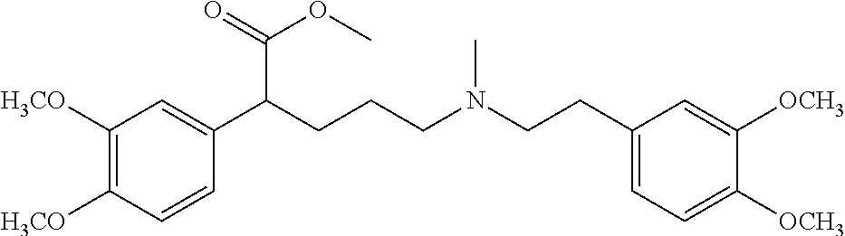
C1([H3CO])=C([H3CO])C=CC(C(CCCN(CCC2=CC=C([OCH3])C([OCH3])=C2)C)C(=O)OC)=C1
